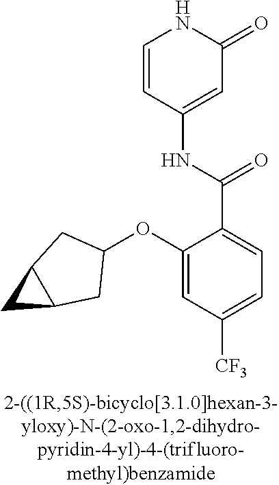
O(C1=CC([CF3])=CC=C1C(=O)NC1=CC(=O)NC=C1)C1CC2C(C1)C2
